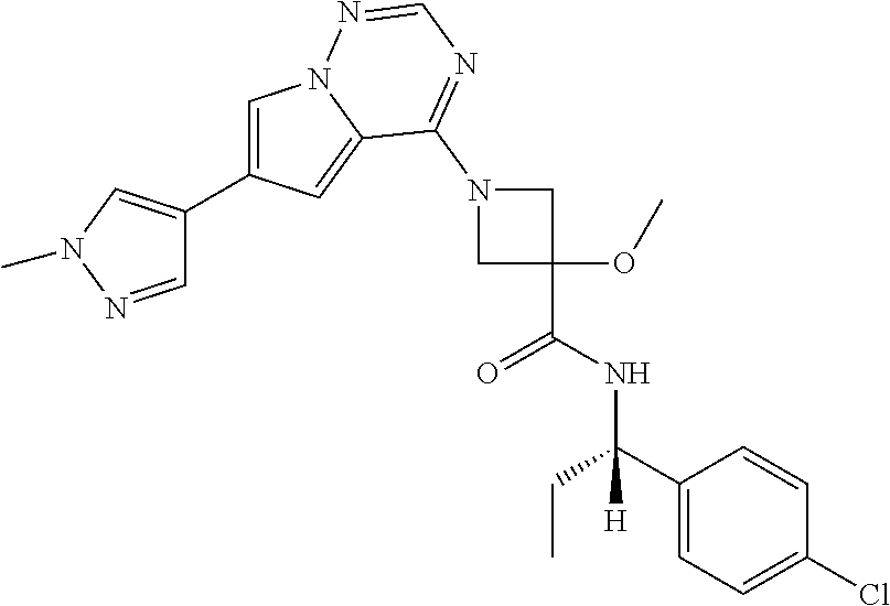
C1=NN(C)C=C1C1=CN2C(=C1)C(N1CC(C(=O)NC(C3=CC=C(Cl)C=C3)([H])CC)(OC)C1)=NC=N2
